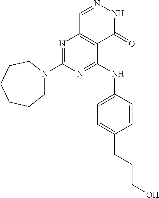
N1=C(N2CCCCCC2)N=C(NC2=CC=C(CCCO)C=C2)C2=C1C=NNC2=O
